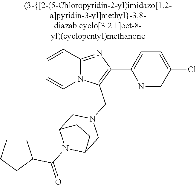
N12C(=NC(C3=CC=C(Cl)C=N3)=C1CN1CC3N(C(=O)C4CCCC4)C(C1)CC3)C=CC=C2
